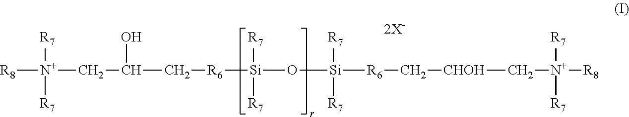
[N+]([R8])(CC(C[R6][Si](O[Si]([R6]C[CHOH]C[N+]([R8])([R7])[R7])([R7])[R7])([R7])[R7])O)([R7])[R7]
